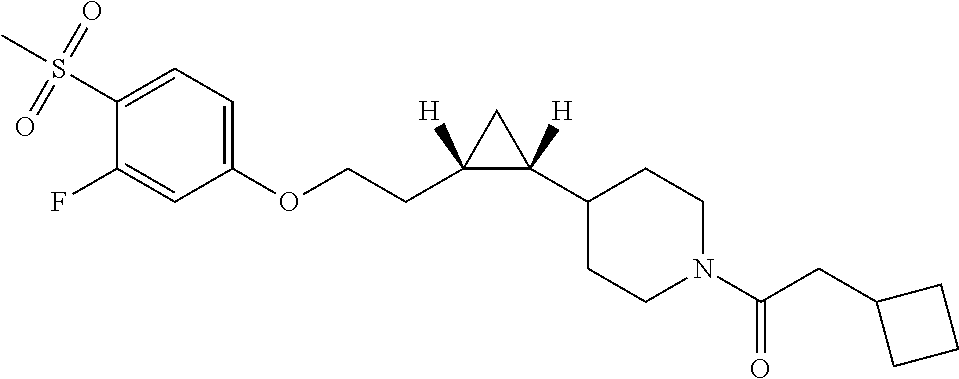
C1(F)=CC(OCCC2([H])C(C3CCN(C(CC4CCC4)=O)CC3)([H])C2)=CC=C1S(=O)(=O)C
